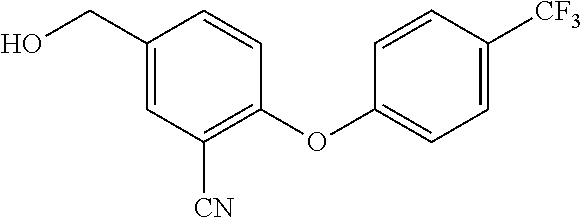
C1(OC2=CC=C([CF3])C=C2)=C([CN])C=C(CO)C=C1
